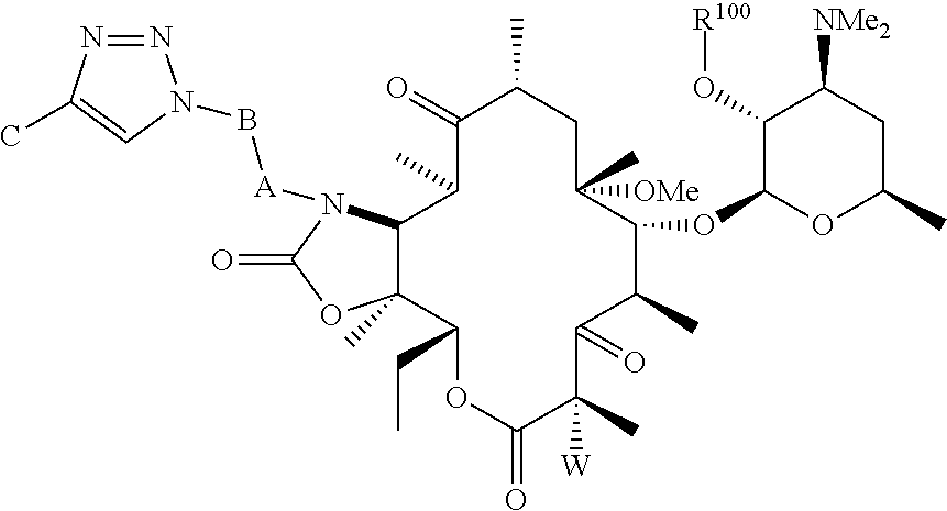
C12C(C)(C(CC)OC(=O)C(C)([W])C(=O)C(C)C(OC3C(O[R100])C([NMe2])CC(C)O3)C([OMe])(C)CC(C)C(=O)C1C)OC(=O)N2[A]BN1N=NC(C)=C1
